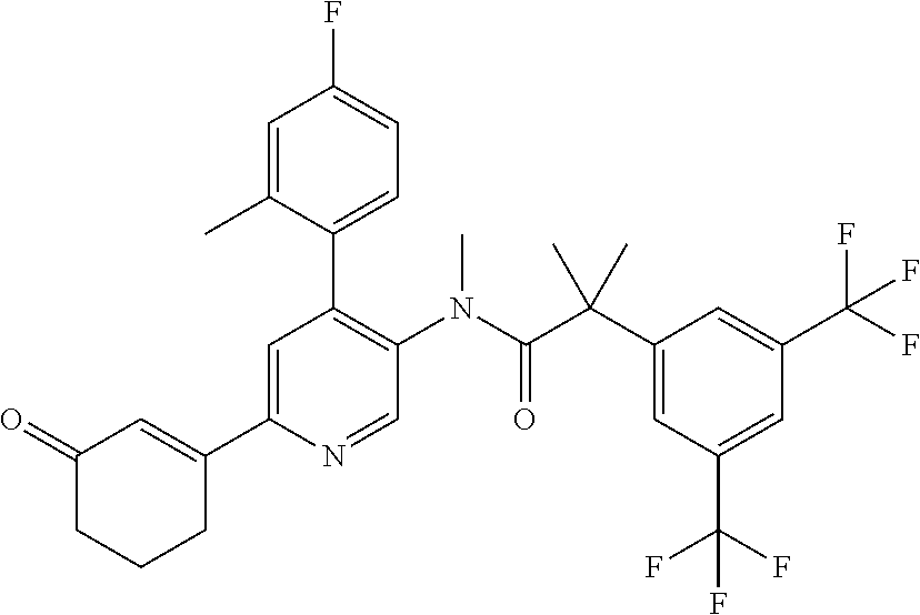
C1(=O)CCCC(C2=CC(C3=CC=C(F)C=C3C)=C(N(C(C(C3=CC(C(F)(F)F)=CC(C(F)(F)F)=C3)(C)C)=O)C)C=N2)=C1
